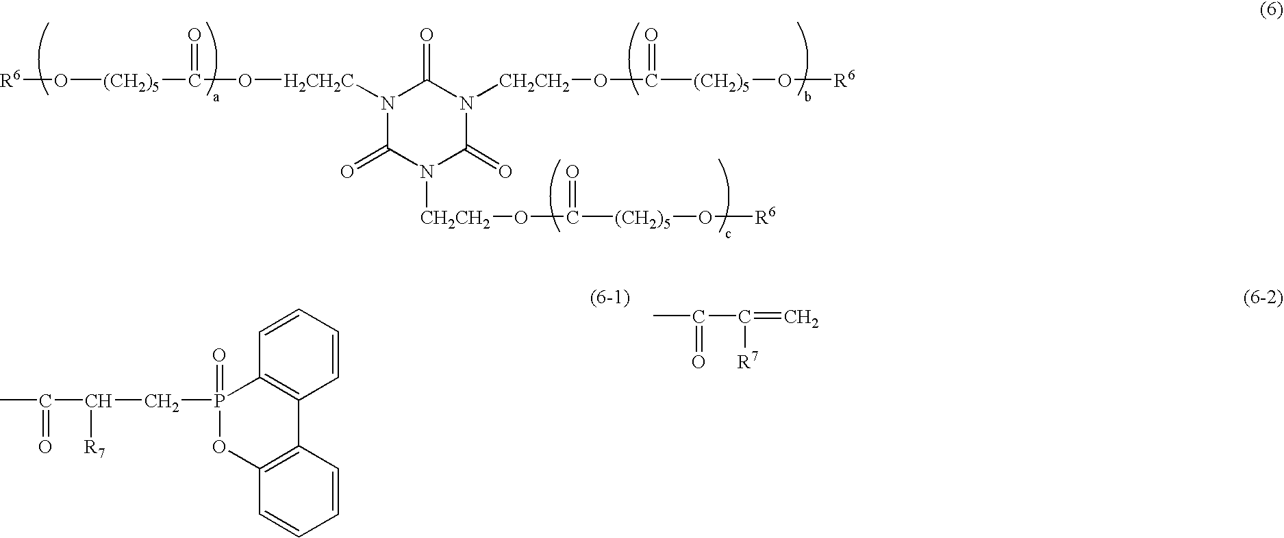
[R6]O[(CH2)5]C(=O)O[H2CH2C]N1C(=O)N([CH2CH2]OC(=O)[(CH2)5]O[R6])C(=O)N([CH2CH2]OC([(CH2)5]O[R6])=O)C1=O.C1=CC=CC2=C1P(CC(C(C)=O)[R7])(=O)OC1=C2C=CC=C1.CC(C([R7])=C)=O
